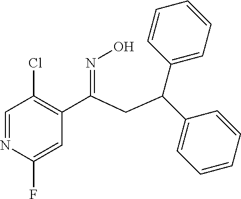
C1=NC(F)=CC(C(=NO)CC(C2=CC=CC=C2)C2=CC=CC=C2)=C1Cl
